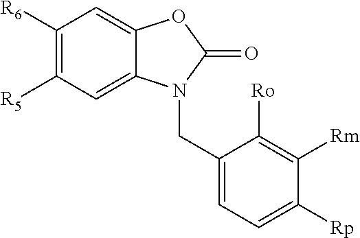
C1([R6])=C([R5])C=C2C(=C1)OC(=O)N2CC1=CC=C([Rp])C([Rm])=C1[Ro]
